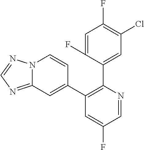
C1=C(F)C(C2=C(C3=CC4=NC=NN4C=C3)C=C(F)C=N2)=CC(Cl)=C1F
